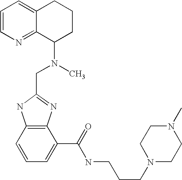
C1=CN=C2C(=C1)CCCC2N(C)CC1=NC2=C(N1)C=CC=C2C(=O)NCCCN1CCN(C)CC1
